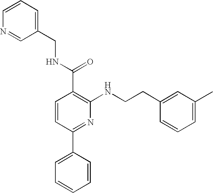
N1=CC(CNC(C2=C(NCCC3=CC(C)=CC=C3)N=C(C3=CC=CC=C3)C=C2)=O)=CC=C1
